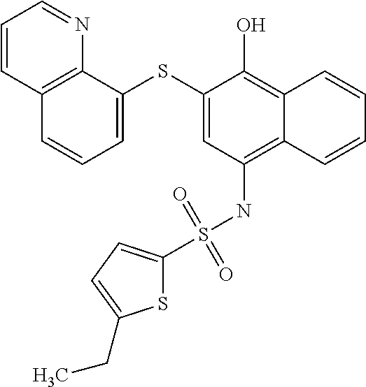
C1=C(SC2=CC=CC3=C2N=CC=C3)C(O)=C2C(=C1NS(C1=CC=C(CC)S1)(=O)=O)C=CC=C2
